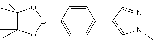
C1=NN(C)C=C1C1=CC=C(B2OC(C)(C)C(C)(C)O2)C=C1
